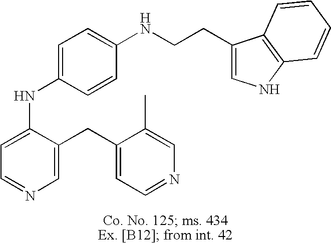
C1=C(NC2=CC=C(NCCC3=CNC4=C3C=CC=C4)C=C2)C(CC2=CC=NC=C2C)=CN=C1
